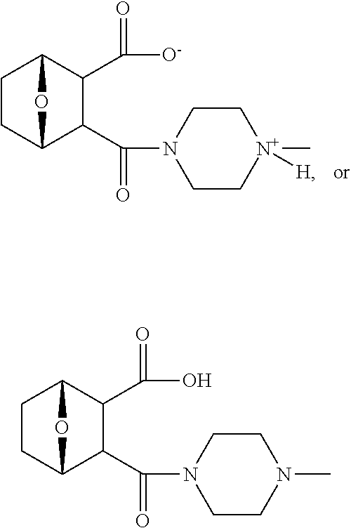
C1CC2C(C(N3CC[N+](C)([H])CC3)=O)C(C([O-])=O)C1O2.C1CC2C(C(N3CCN(C)CC3)=O)C(C(O)=O)C1O2
